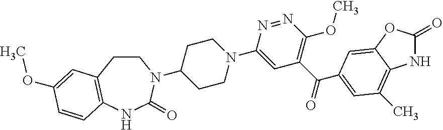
C1(=O)OC2=CC(C(C3=C(OC)N=NC(N4CCC(N5CCC6=C(NC5=O)C=CC(OC)=C6)CC4)=C3)=O)=CC(C)=C2N1
